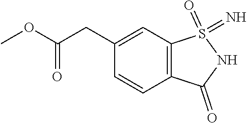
C12=C(C=C(CC(OC)=O)C=C1)S(=O)(=N)NC2=O
